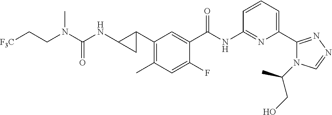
C1(C2CC2NC(=O)N(CC[F3C])C)=C(C)C=C(F)C(C(NC2=NC(C3=NN=CN3C(C)CO)=CC=C2)=O)=C1
